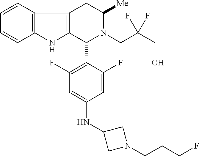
C1=CC=CC2=C1C1=C(N2)C(C2=C(F)C=C(NC3CN(CCCF)C3)C=C2F)N(CC(CO)(F)F)C([Me])C1
